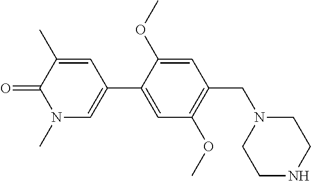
C1=C(C2=CN(C)C(=O)C(C)=C2)C(OC)=CC(CN2CCNCC2)=C1OC
